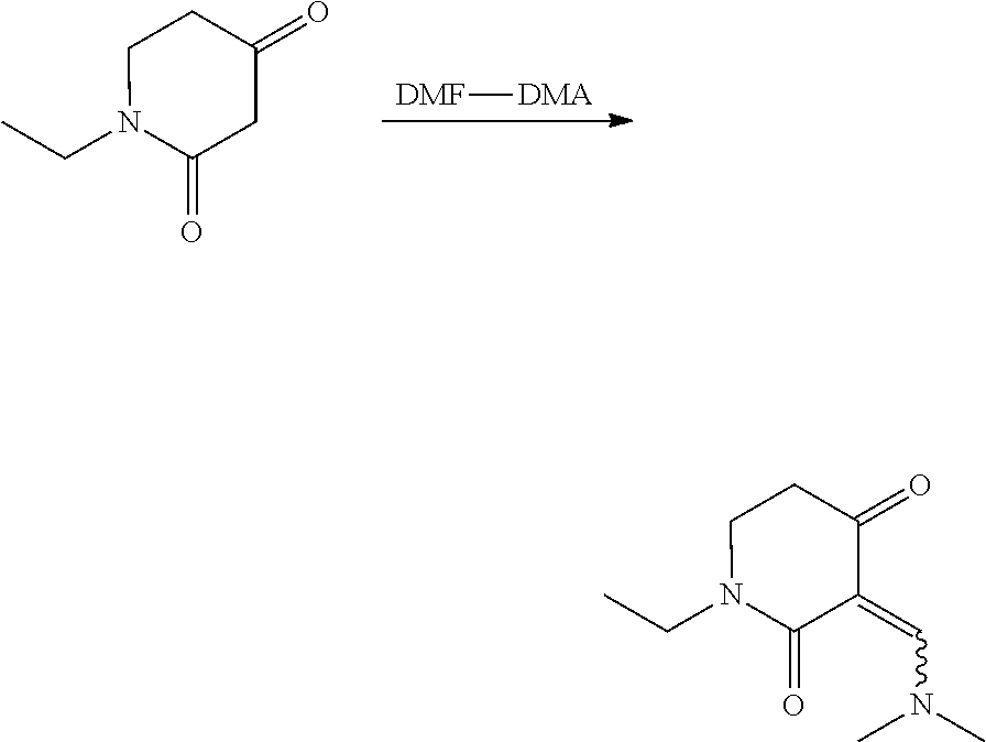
[DMF][DMA].C1C(=O)N(CC)CCC1=O.C1(=CN(C)C)C(=O)N(CC)CCC1=O
